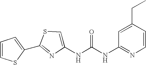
C1(C2=CC=CS2)=NC(NC(NC2=NC=CC(CC)=C2)=O)=CS1
